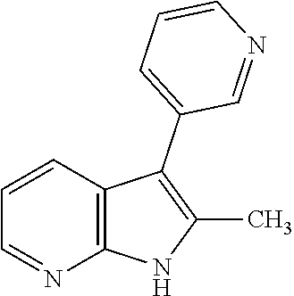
C1=CC2=C(N=C1)NC(C)=C2C1=CC=CN=C1
